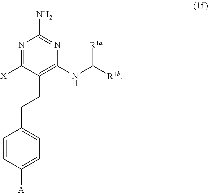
C1(CCC2=C(NC([R1a])[R1b])N=C(N)N=C2[X])=CC=C([A])C=C1
